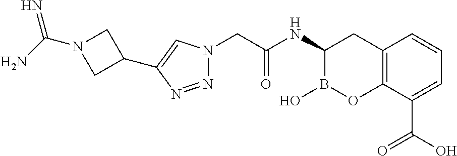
C12=C(C(C(O)=O)=CC=C1)OB(O)C(NC(CN1N=NC(C3CN(C(N)=N)C3)=C1)=O)C2
